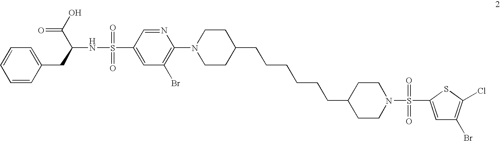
C1=CC(CC(NS(=O)(=O)C2=CC(Br)=C(N3CCC(CCCCCCC4CCN(S(=O)(=O)C5=CC(Br)=C(Cl)S5)CC4)CC3)N=C2)C(O)=O)=CC=C1
